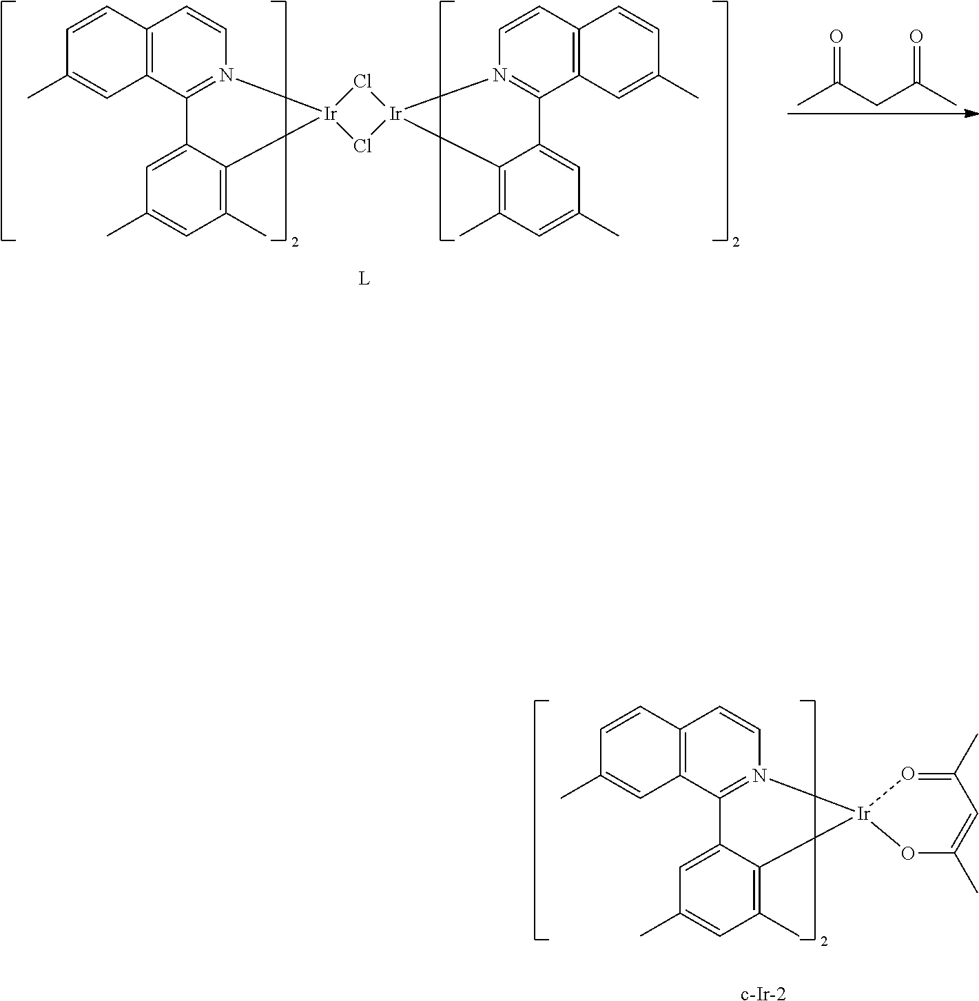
CC(CC(C)=O)=O.[L].C1=CN2=C(C3=C1C=CC(C)=C3)C1=CC(C)=CC(C)=C1[Ir]21Cl[Ir]2(Cl1)N1=C(C3=C(C=C1)C=CC(C)=C3)C1=CC(C)=CC(C)=C21.O1C(C)=CC(C)=O[Ir]12N1=C(C3=C(C=C1)C=CC(C)=C3)C1=CC(C)=CC(C)=C12.[c-Ir-2]
